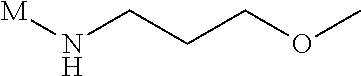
[M]NCCCOC
